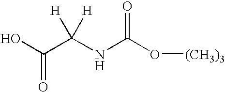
OC(C(NC(O[(CH3)3])=O)([H])[H])=O
